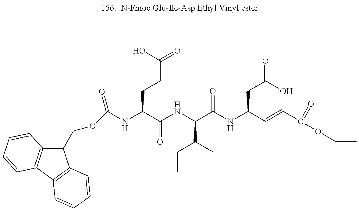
C1(COC(=O)NC(C(=O)NC(C(CC)C)C(=O)NC(CC(O)=O)C=CC(=O)OCC)CCC(=O)O)C2=C(C3=C1C=CC=C3)C=CC=C2
